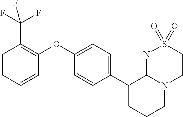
C1(C2CCCN3C2=NS(=O)(=O)CC3)=CC=C(OC2=C(C(F)(F)F)C=CC=C2)C=C1
